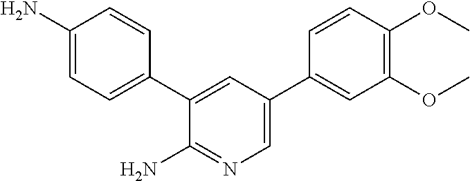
NC1=CC=C(C2=CC(C3=CC(OC)=C(OC)C=C3)=CN=C2N)C=C1
